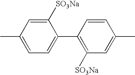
C1([SO3Na])=CC(C)=CC=C1C1=C([SO3Na])C=C(C)C=C1
